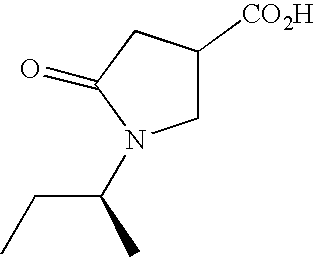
C1C([CO2H])CC(=O)N1C(CC)C
